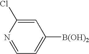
C1=NC(Cl)=CC([B(OH)2])=C1
